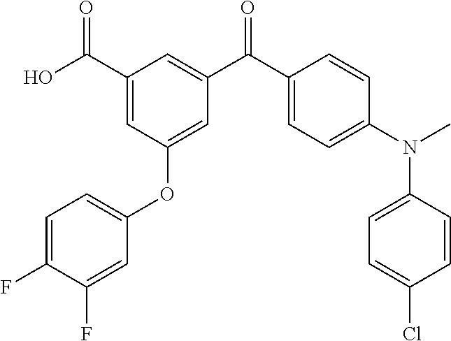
C1(C(O)=O)=CC(OC2=CC=C(F)C(F)=C2)=CC(C(C2=CC=C(N(C)C3=CC=C(Cl)C=C3)C=C2)=O)=C1
